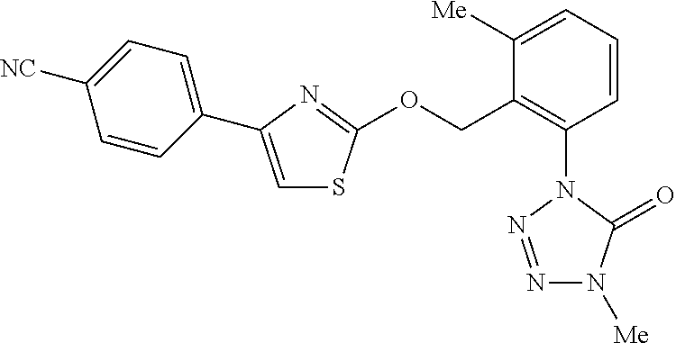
C1=C([NC])C=CC(C2=CSC(OCC3=C(N4C(=O)N([Me])N=N4)C=CC=C3[Me])=N2)=C1
